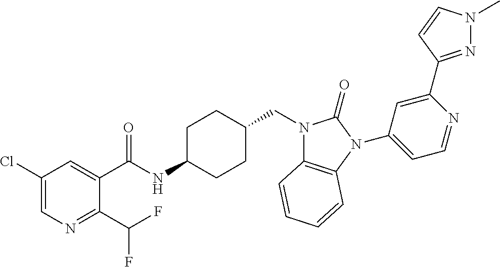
C1(Cl)=CN=C(C(F)F)C(C(NC2CCC(CN3C4=C(N(C5=CC=NC(C6=NN(C)C=C6)=C5)C3=O)C=CC=C4)CC2)=O)=C1
